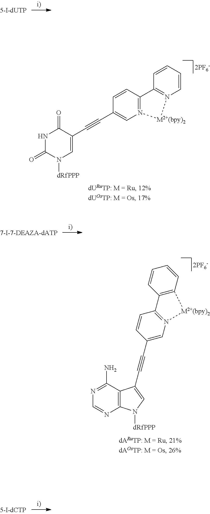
N1C(=O)N([dRfPPP])C=C(C#CC2=CN3=C(C=C2)C2=N(C=CC=C2)[M2+(bpy)2]3)C1=O.N1=C(N)C2=C(N=C1)N([dRfPPP])C=C2C#CC1=CN2=C(C=C1)C1=C(C=CC=C1)[M2+(bpy)2]2
